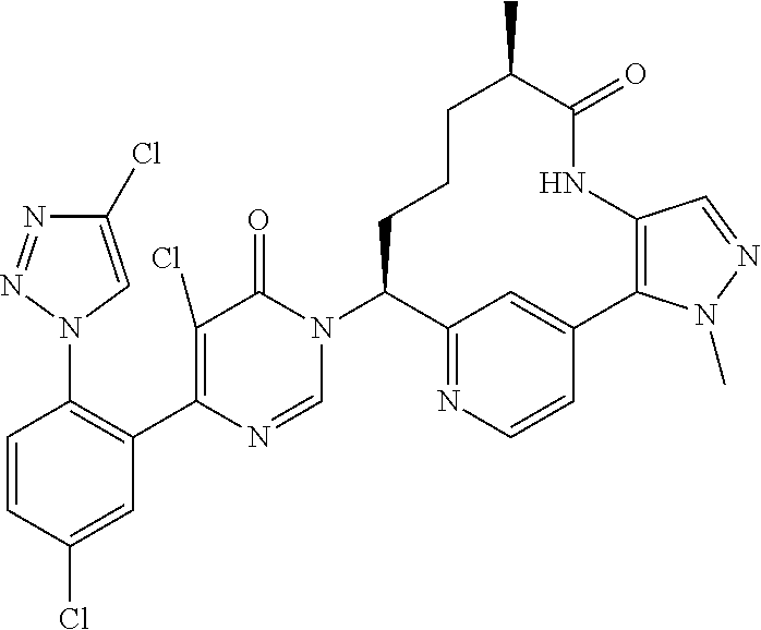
C1=CC(Cl)=CC(C2=C(Cl)C(=O)N(C3C4=NC=CC(=C4)C4=C(NC(=O)C(C)CCC3)C=NN4C)C=N2)=C1N1C=C(Cl)N=N1
